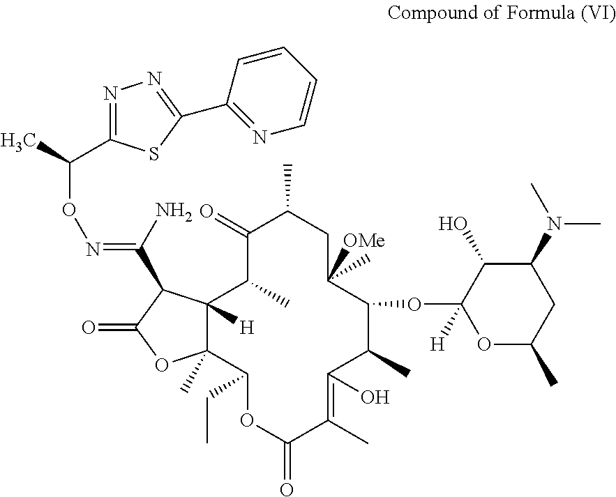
C12([H])C(C)(C(CC)OC(=O)C(C)=C(O)C(C)C(OC3([H])OC(C)CC(N(C)C)C3O)C([OMe])(C)CC(C)C(=O)C1C)OC(=O)C2C(N)=NOC(C)C1=NN=C(C2=NC=CC=C2)S1
